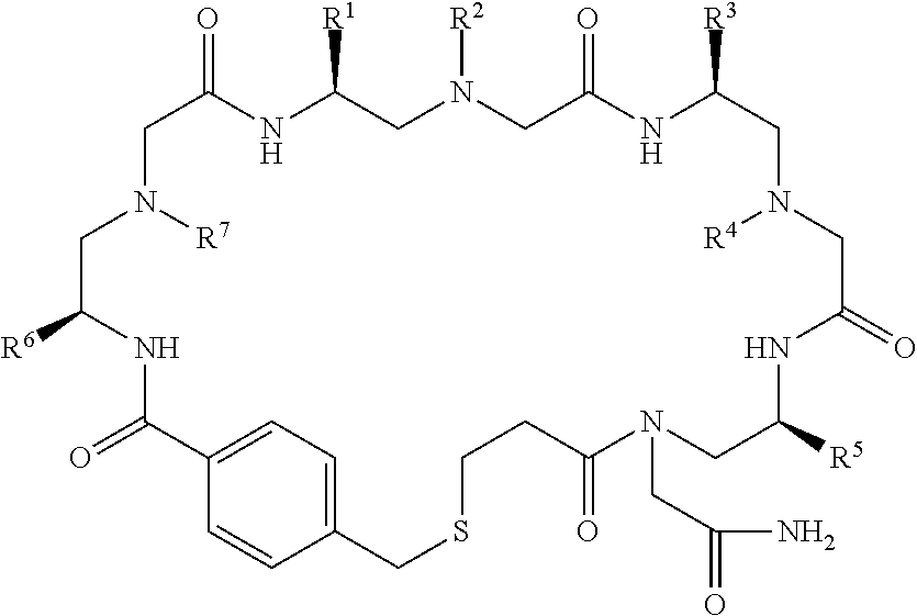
C1C([R6])NC(=O)C2=CC=C(C=C2)CSCCC(=O)N(CC(N)=O)CC([R5])NC(=O)CN([R4])CC([R3])NC(=O)CN([R2])CC([R1])NC(=O)CN1[R7]
